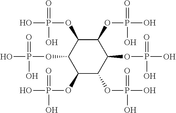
C1(OP(O)(=O)O)C(OP(O)(=O)O)C(OP(O)(=O)O)C(OP(O)(=O)O)C(OP(O)(=O)O)C1OP(O)(=O)O
